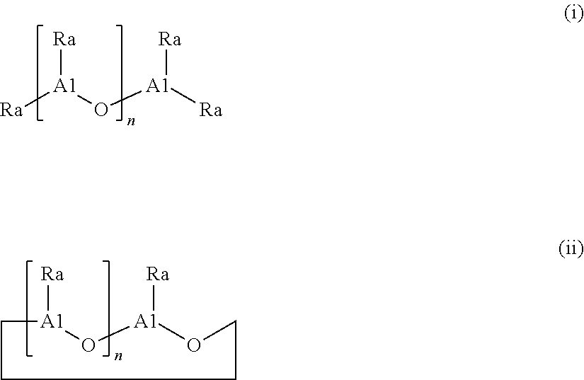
[Ra][A1](O[A1]([Ra])[Ra])[Ra].C1[A1]([Ra])O[A1]([Ra])OCCC1
